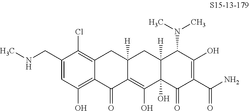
N(CC1=CC(O)=C2C(=C1Cl)CC1([H])C(=C(O)C3(O)C([H])(C1)C(N(C)C)C(O)=C(C(N)=O)C3=O)C2=O)C
